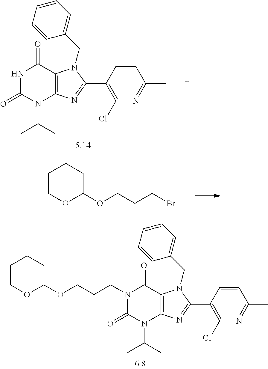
N1(CCCOC2OCCCC2)C(=O)N(C(C)C)C2=C(C1=O)N(CC1=CC=CC=C1)C(C1=C(Cl)N=C(C)C=C1)=N2.C1COC(OCCCBr)CC1.N1C(=O)N(C(C)C)C2=C(C1=O)N(CC1=CC=CC=C1)C(C1=C(Cl)N=C(C)C=C1)=N2
